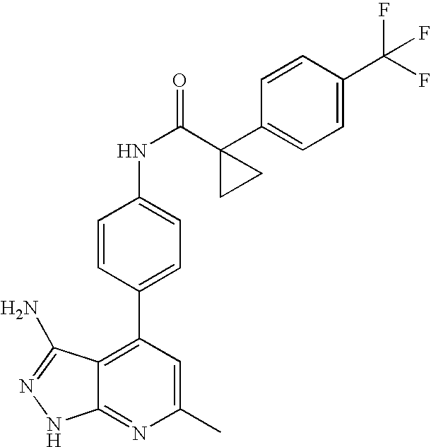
C1(C)=CC(C2=CC=C(NC(=O)C3(C4=CC=C(C(F)(F)F)C=C4)CC3)C=C2)=C2C(=N1)NN=C2N
